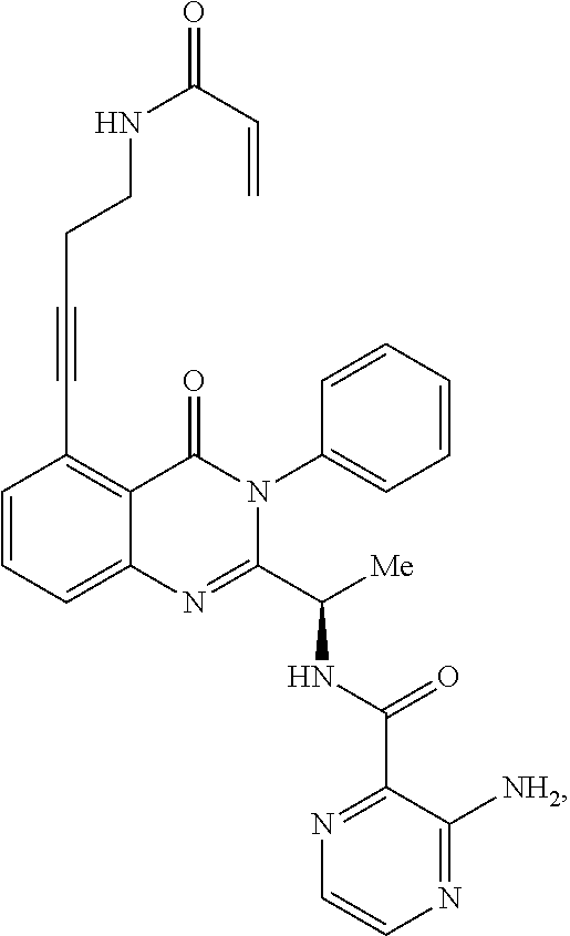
C(C1=C2C(=CC=C1)N=C(C([Me])NC(C1=NC=CN=C1[NH2])=O)N(C1=CC=CC=C1)C2=O)#CCCNC(=O)C=C
